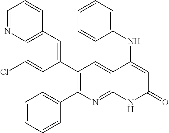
C12=C(C=C(C3=C(C4=CC=CC=C4)N=C4C(=C3)C(NC3=CC=CC=C3)=CC(=O)N4)C=C1Cl)C=CC=N2
